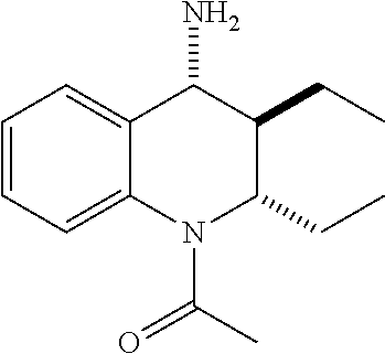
C1=CC=C2C(=C1)C(N)C(CC)C(CC)N2C(C)=O
